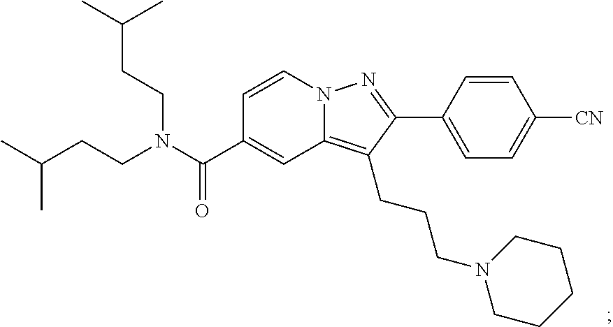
N12C(=C(CCCN3CCCCC3)C(C3=CC=C([CN])C=C3)=N1)C=C(C(N(CCC(C)C)CCC(C)C)=O)C=C2
